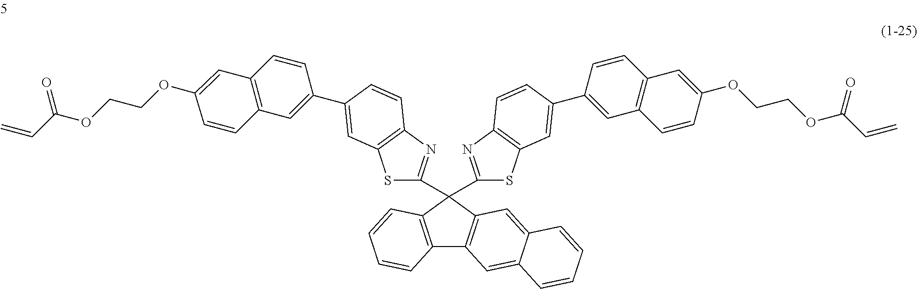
C12=C(C(C3=NC4=C(S3)C=C(C3=CC5=C(C=C3)C=C(OCCOC(C=C)=O)C=C5)C=C4)(C3=NC4=C(S3)C=C(C3=CC5=C(C=C3)C=C(OCCOC(C=C)=O)C=C5)C=C4)C3=C1C=C1C(=C3)C=CC=C1)C=CC=C2
